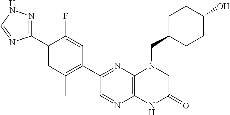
C12=C(N=C(C3=C(C)C=C(C4=NNC=N4)C(F)=C3)C=N1)N(CC1CCC(O)CC1)CC(=O)N2
